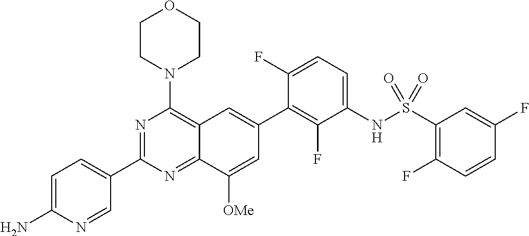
C1=C(N)N=CC(C2=NC(N3CCOCC3)=C3C(=N2)C([OMe])=CC(C2=C(F)C(NS(=O)(=O)C4=C(F)C=CC(F)=C4)=CC=C2F)=C3)=C1
